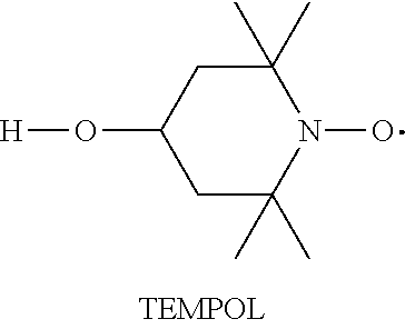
C1(O[H])CC(C)(C)N(O)C(C)(C)C1
